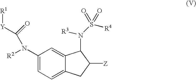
C12=CC=C(N([R2])C([Y][R1])=O)C=C1C(N([R3])S([R4])(=O)=O)C([Z])C2
